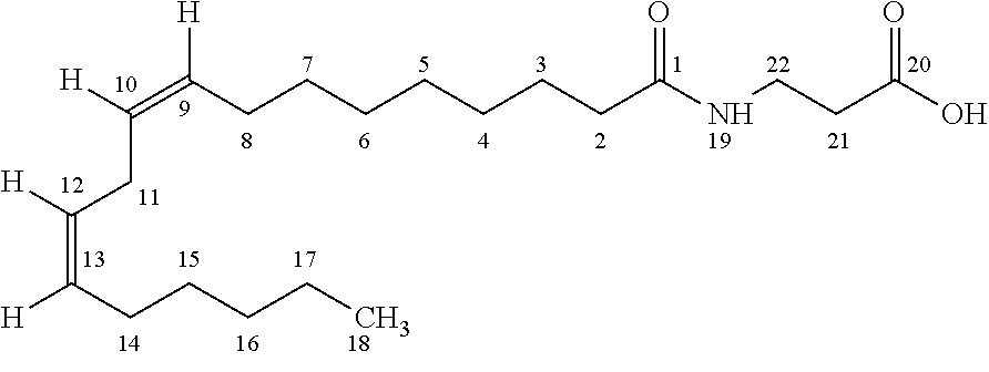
[H]C(=C(CCCCCCCC(NCCC(O)=O)=O)[H])CC([H])=C([H])CCCCC
